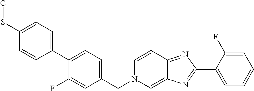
C1(C2=NC3=CN(CC4=CC=C(C5=CC=C(SC)C=C5)C(F)=C4)C=CC3=N2)=CC=CC=C1F
